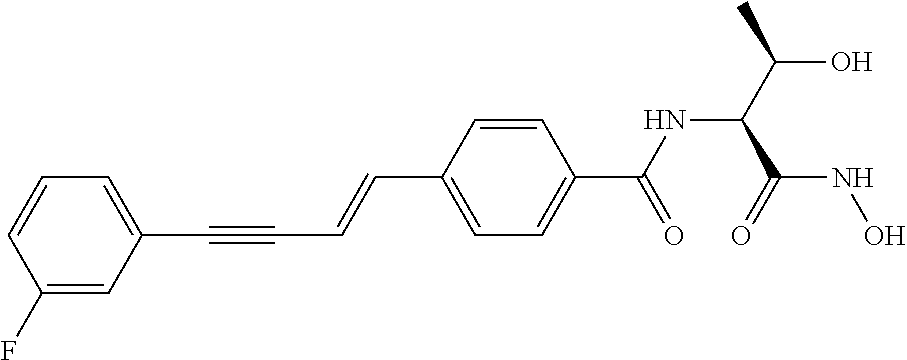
C1(F)=CC(C#CC=CC2=CC=C(C(=O)NC(C(=O)NO)C(O)C)C=C2)=CC=C1
